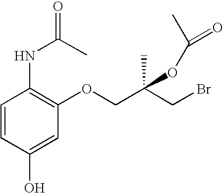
C1=CC(O)=CC(OCC(CBr)(C)OC(C)=O)=C1NC(=O)C
